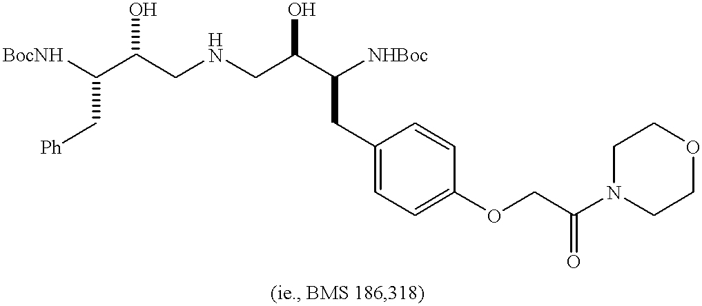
C(CNCC(C([NHBoc])CC1=CC=C(OCC(N2CCOCC2)=O)C=C1)O)(C([BocNH])C[Ph])O
